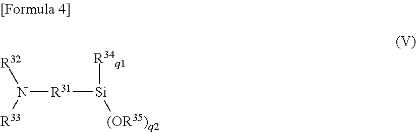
N([R31][Si]([R34q1])[(OR35)q2])([R33])[R32]
